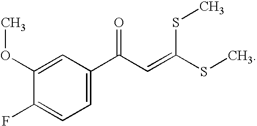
C1(OC)=CC(C(C=C(SC)SC)=O)=CC=C1F
